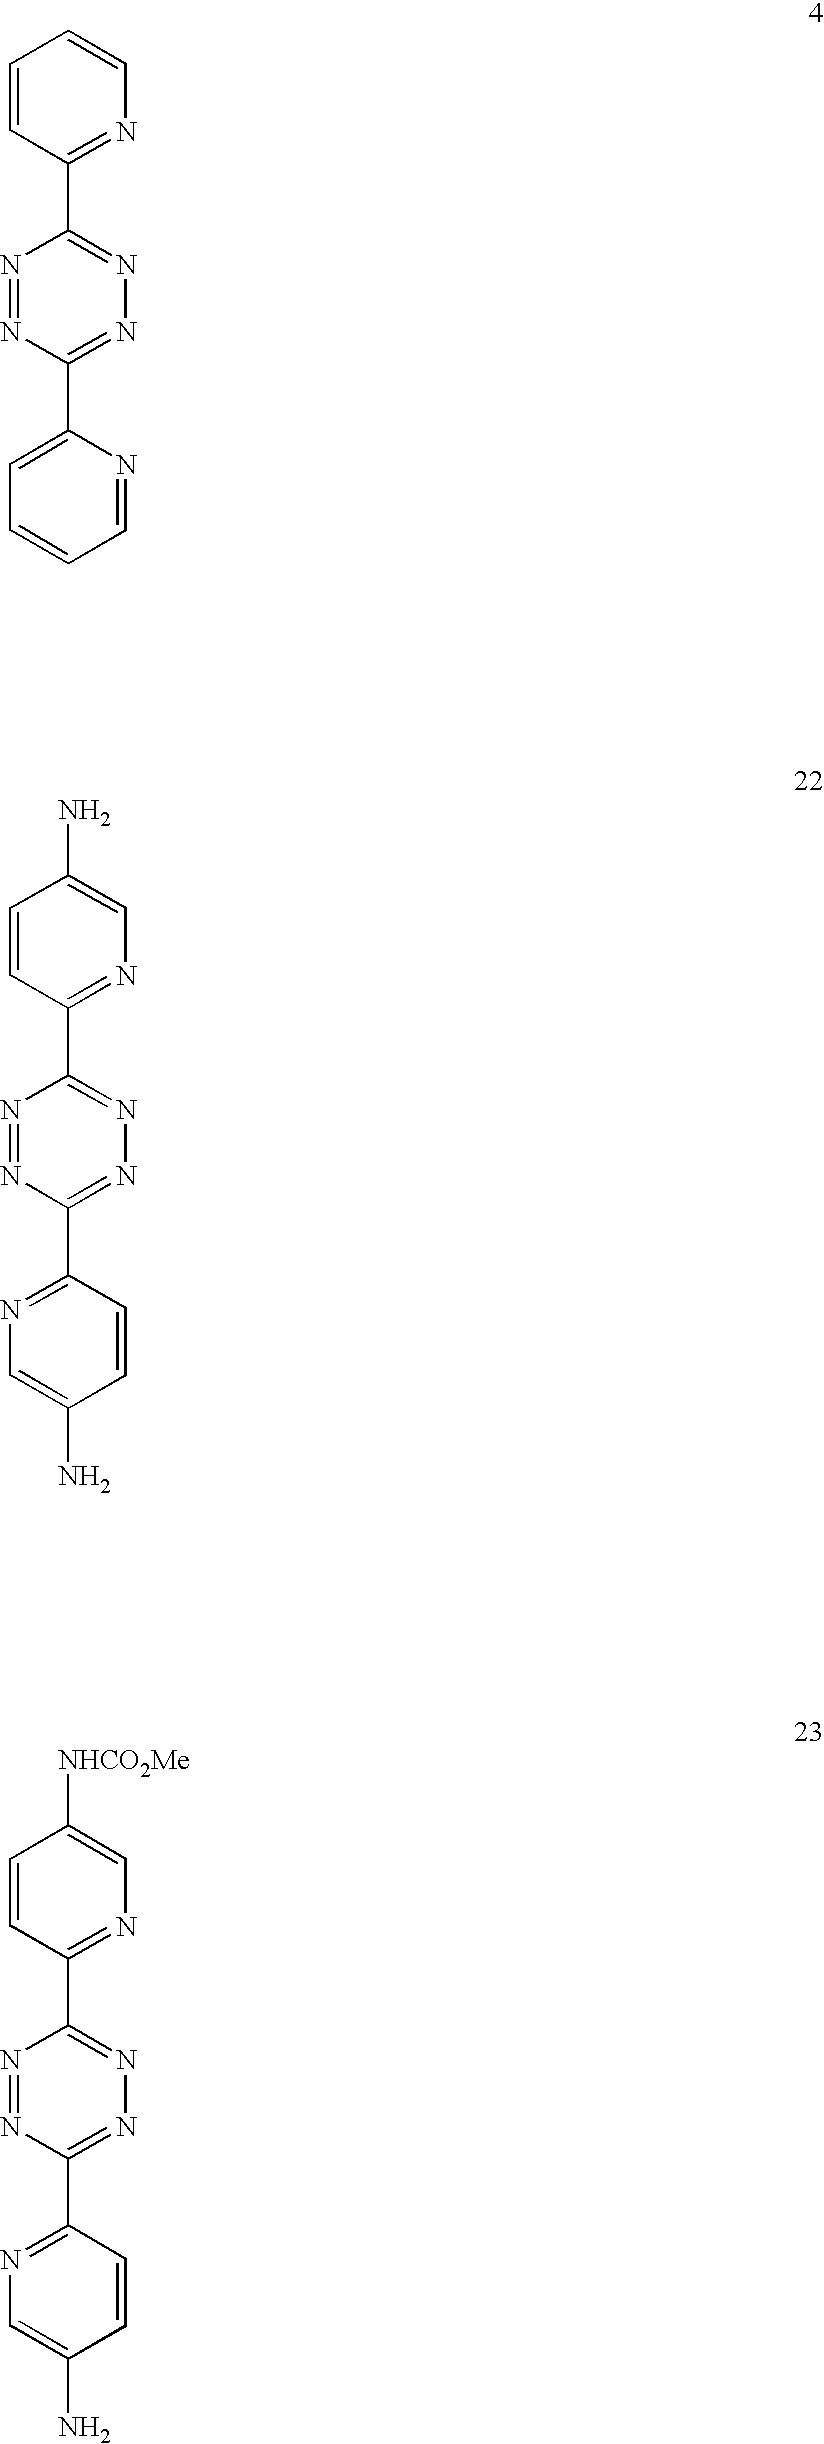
N1=NC(C2=NC=C(N)C=C2)=NN=C1C1=NC=C(N)C=C1.N1=NC(C2=NC=C(N)C=C2)=NN=C1C1=NC=C([NHCO2Me])C=C1.N1=NC(C2=CC=CC=N2)=NN=C1C1=NC=CC=C1
